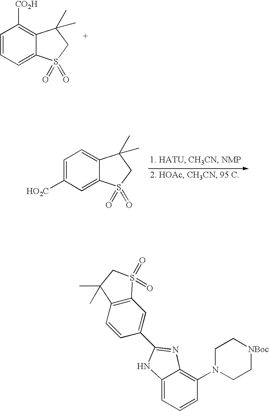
C1=CC=C2C(=C1[CO2H])C(C)(C)CS2(=O)=O.C1=C([HO2C])C=C2C(=C1)C(C)(C)CS2(=O)=O.C12=CC=CC(N3CC[NBoc]CC3)=C1N=C(C1=CC3=C(C=C1)C(C)(C)CS3(=O)=O)N2
